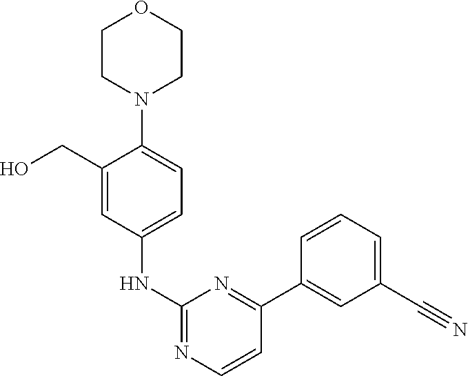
C1CN(C2=CC=C(NC3=NC=CC(C4=CC(C#N)=CC=C4)=N3)C=C2CO)CCO1
